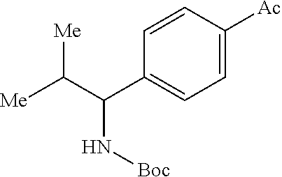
C1(C(C([Me])[Me])N[Boc])=CC=C([Ac])C=C1
